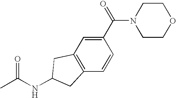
C1(C(=O)N2CCOCC2)=CC2=C(C=C1)CC(NC(=O)C)C2
